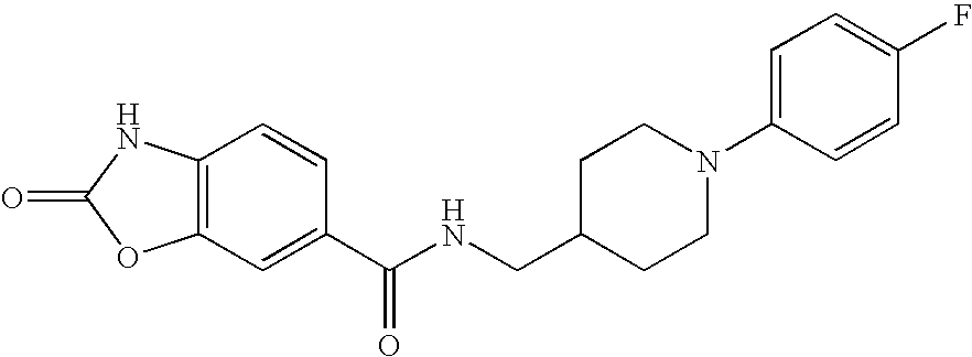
C12=C(C=C(C(NCC3CCN(C4=CC=C(F)C=C4)CC3)=O)C=C1)OC(=O)N2
